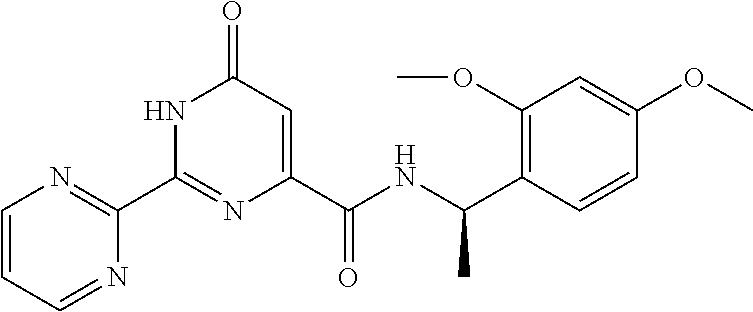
C1(C2=NC=CC=N2)=NC(C(NC(C2=C(OC)C=C(OC)C=C2)C)=O)=CC(=O)N1
